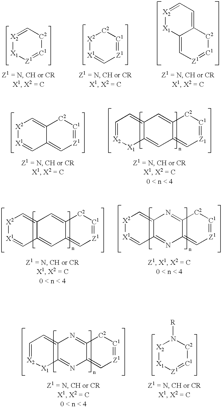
[X2]1[X1]=C[Z1]=[C1][C2]1.[X2]1=C[C2][C1]=[Z1][X1]1.C12=C[Z1]=[C1][C2]C1=CC=[X2][X1]2.[X2]1[X1]=CC2=C[Z1]=[C1][C2]C2=C1.C12=CC=[X2][X1]C1=CC1=C[Z1]=[C1][C2]C1=C2.C12=C[X2][X1]=CC1=CC1=C[Z1]=[C1][C2]C1=C2.C12=C[X2][X1]=CC1=NC1=C[Z1]=[C1][C2]C1=N2.C12=CC=[X2][X1]C1=NC1=C[Z1]=[C1][C2]C1=N2.[X2]1[X1][Z1]=[C1][C2]N1[R]
